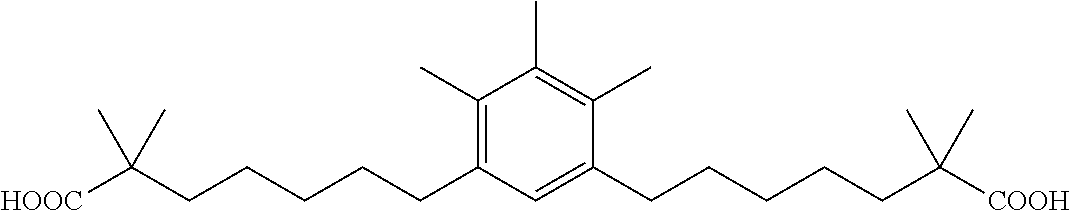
C1(C)=C(CCCCCC([HOOC])(C)C)C=C(CCCCCC([COOH])(C)C)C(C)=C1C
